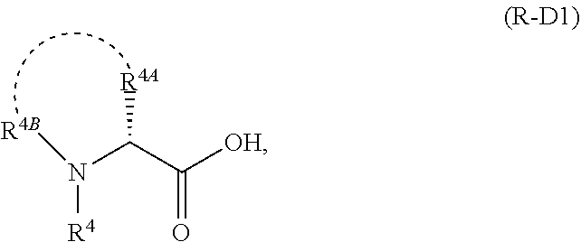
C(=O)([OH])C(N([R4])[R4B])[R4A]
